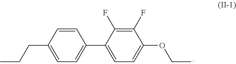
C1=C(CCC)C=CC(C2=CC=C(OCC)C(F)=C2F)=C1
